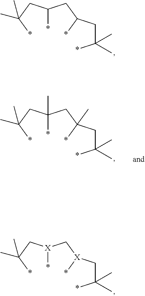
C(*)(CC(*)CC(*)(C)C)CC(*)(C)C.C(*)(CC(*)(CC(*)(C)C)C)(CC(*)(C)C)C.[X](*)(C[X](*)CC(*)(C)C)CC(*)(C)C
